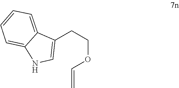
O(C=C)CCC1=CNC2=CC=CC=C12
